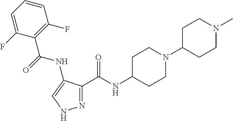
C(NC1=CNN=C1C(NC1CCN(C2CCN(C)CC2)CC1)=O)(C1=C(F)C=CC=C1F)=O
